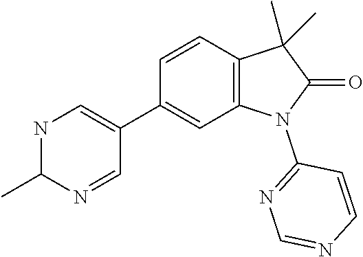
C1(C2=CNC(C)N=C2)=CC2=C(C=C1)C(C)(C)C(=O)N2C1=NC=NC=C1
